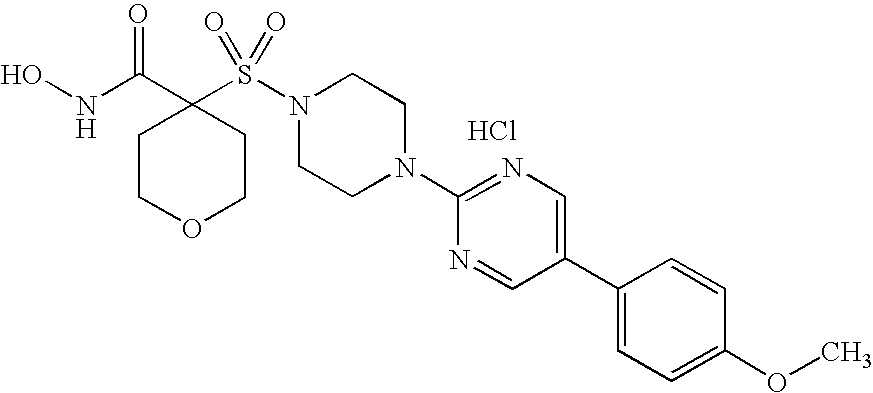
ONC(C1(S(N2CCN(C3=NC=C(C4=CC=C(OC)C=C4)C=N3)CC2)(=O)=O)CCOCC1)=O.Cl
